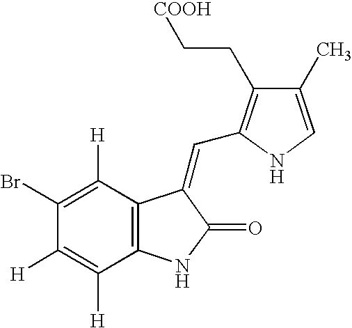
C1(Br)=C([H])C2=C(C([H])=C1[H])NC(=O)C2=CC1=C(CC[COOH])C(C)=CN1
